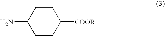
C1CC([COOR])CCC1N
